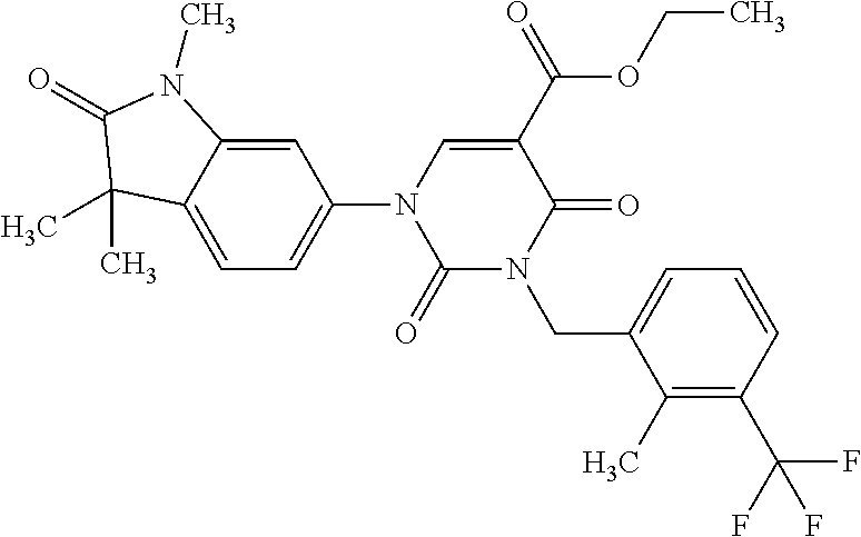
C1(=O)N(CC2=CC=CC(C(F)(F)F)=C2C)C(=O)C(C(OCC)=O)=CN1C1=CC=C2C(=C1)N(C)C(=O)C2(C)C
